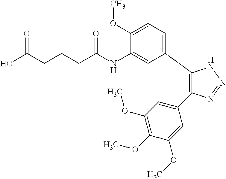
C1(C2=CC=C(OC)C(NC(CCCC(O)=O)=O)=C2)=C(C2=CC(OC)=C(OC)C(OC)=C2)N=NN1
